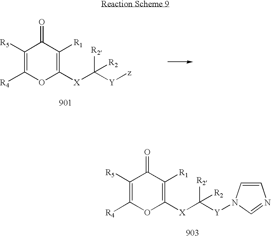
C1([R5])=C([R4])OC([X]C([Y][z])([R2])[R2])=C([R1])C1=O.C1([R5])=C([R4])OC([X]C([Y]N2C=CN=C2)([R2])[R2])=C([R1])C1=O
